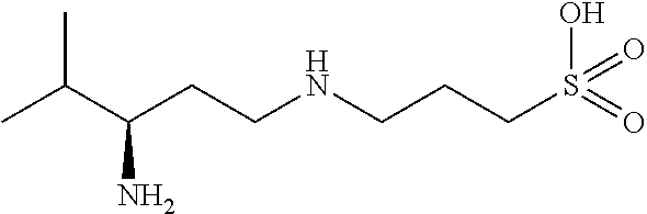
CC(C(CCNCCCS(=O)(O)=O)N)C
